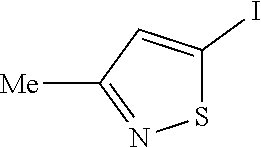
C1([Me])=NSC(I)=C1
